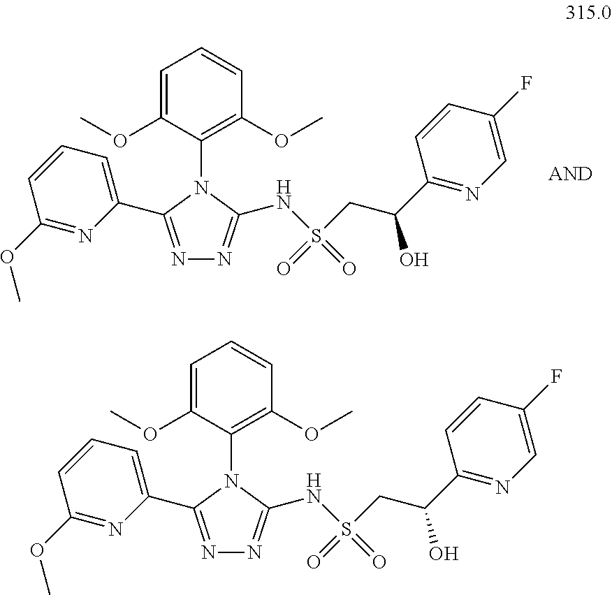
C1(OC)=NC(C2=NN=C(NS(=O)(=O)CC(C3=NC=C(F)C=C3)O)N2C2=C(OC)C=CC=C2OC)=CC=C1.C1(OC)=NC(C2=NN=C(NS(=O)(=O)CC(C3=NC=C(F)C=C3)O)N2C2=C(OC)C=CC=C2OC)=CC=C1
